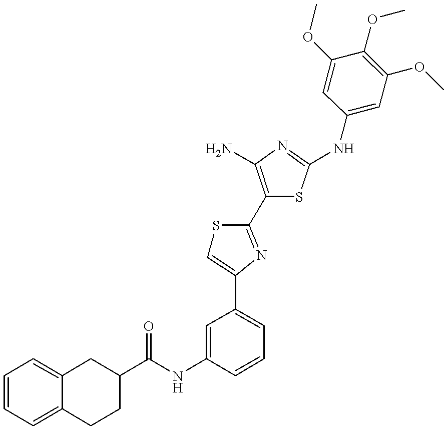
C1(C(NC2=CC(C3=CSC(C4=C(N)N=C(NC5=CC(OC)=C(OC)C(OC)=C5)S4)=N3)=CC=C2)=O)CC2=CC=CC=C2CC1
